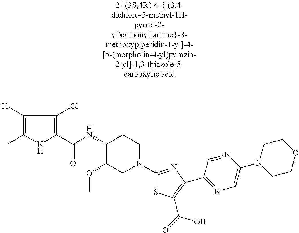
C1(Cl)=C(C)NC(C(NC2C(OC)CN(C3=NC(C4=NC=C(N5CCOCC5)N=C4)=C(C(=O)O)S3)CC2)=O)=C1Cl
